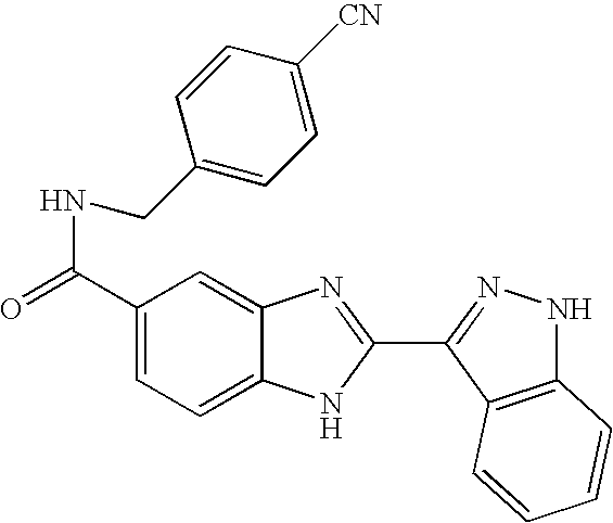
C1(C(=O)NCC2=CC=C([CN])C=C2)=CC=C2C(=C1)N=C(C1=NNC3=C1C=CC=C3)N2
